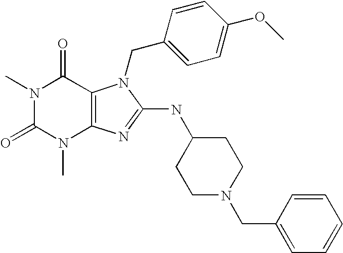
N1(C)C(=O)N(C)C2=C(C1=O)N(CC1=CC=C(OC)C=C1)C(NC1CCN(CC3=CC=CC=C3)CC1)=N2
